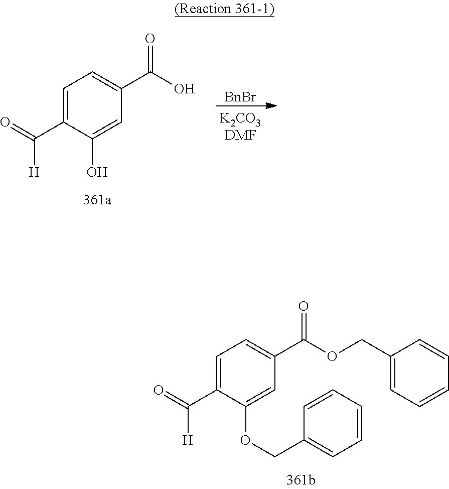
C1=C(C([H])=O)C(OCC2=CC=CC=C2)=CC(C(OCC2=CC=CC=C2)=O)=C1.C1=C(C([H])=O)C(O)=CC(C(O)=O)=C1.[BnBr]
